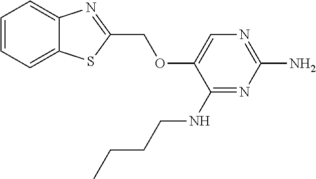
C1(COC2=CN=C(N)N=C2NCCCC)=NC2=CC=CC=C2S1
